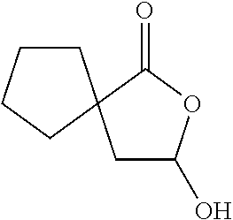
C1CC2(CC1)CC(O)OC2=O
